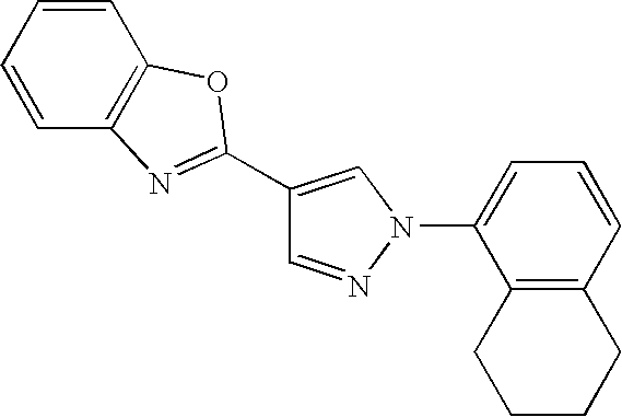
C1(C2=NC3=C(O2)C=CC=C3)=CN(C2=CC=CC3=C2CCCC3)N=C1
